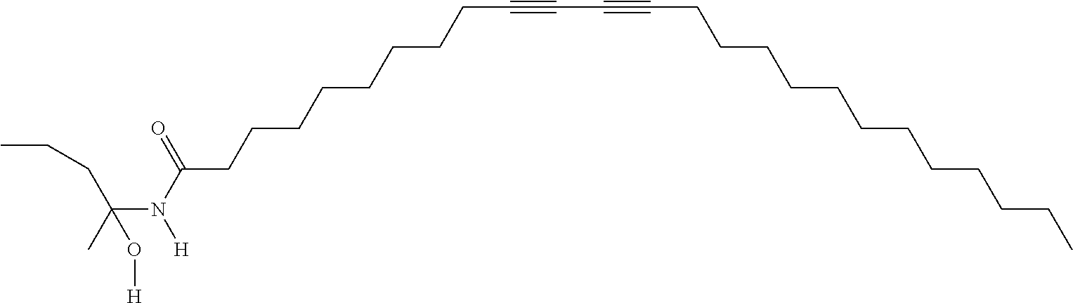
CC(N(C(=O)CCCCCCCCC#CC#CCCCCCCCCCCCC)[H])(CCC)O[H]
